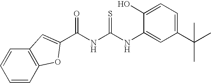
C(NC(NC1=CC(C(C)(C)C)=CC=C1O)=S)(=O)C1=CC2=C(C=CC=C2)O1
